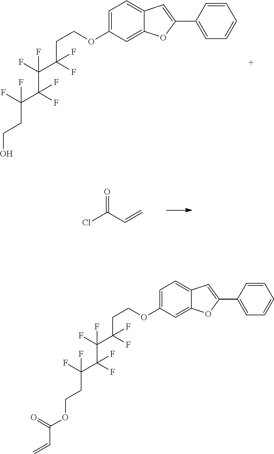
C1=C(OCCC(C(F)(F)C(F)(C(F)(F)CCOC(=O)C=C)F)(F)F)C=C2C(=C1)C=C(C1=CC=CC=C1)O2.C1=C(OCCC(C(F)(F)C(F)(C(F)(F)CCO)F)(F)F)C=C2C(=C1)C=C(C1=CC=CC=C1)O2.ClC(C=C)=O
